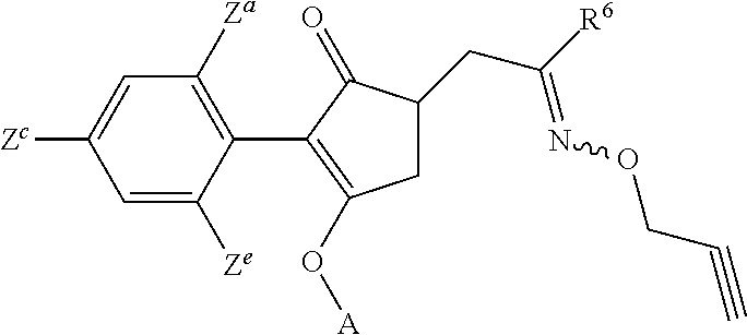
C1=C([Zc])C=C([Ze])C(C2=C(O[A])CC(CC([R6])=NOCC#C)C2=O)=C1[Za]
